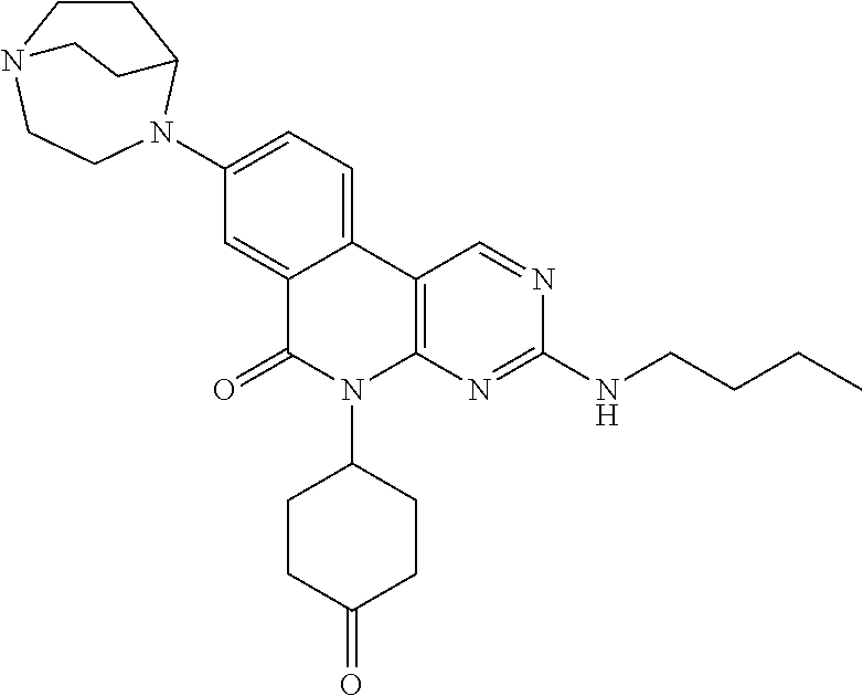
C1(N2CCN3CCC2CC3)=CC=C2C(=C1)C(=O)N(C1CCC(=O)CC1)C1=C2C=NC(NCCCC)=N1
